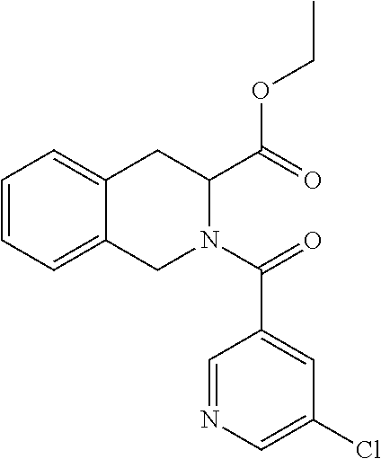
C1=CC=C2C(=C1)CC(C(OCC)=O)N(C(=O)C1=CC(Cl)=CN=C1)C2
